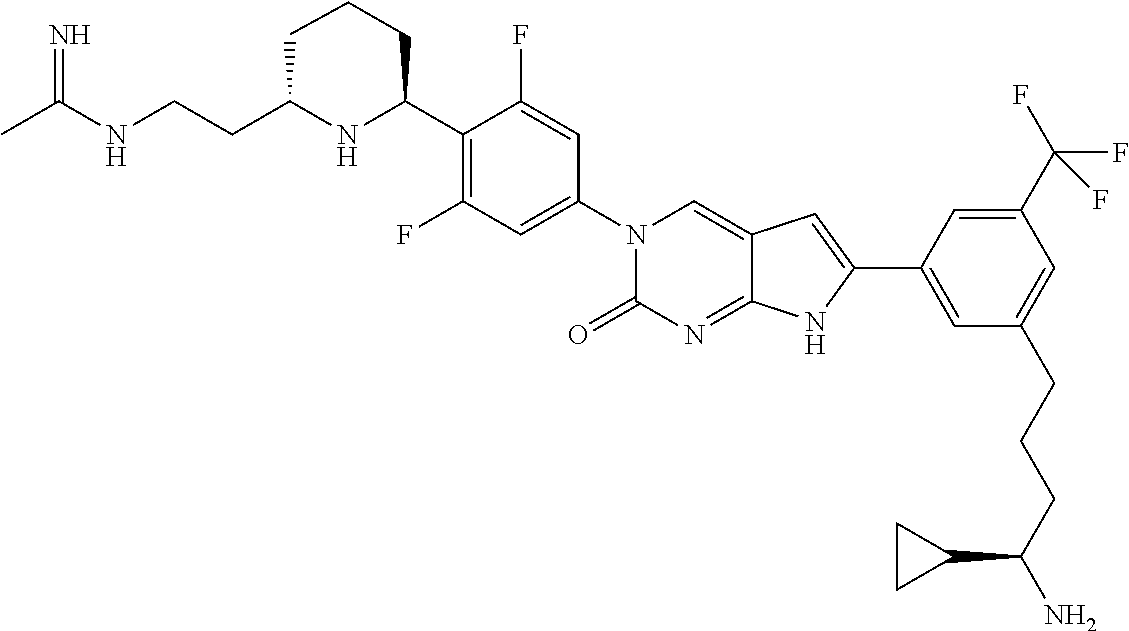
CC(NCCC1NC(C2=C(F)C=C(N3C(=O)N=C4C(=C3)C=C(C3=CC(CCCC(N)C5CC5)=CC(C(F)(F)F)=C3)N4)C=C2F)CCC1)=N
